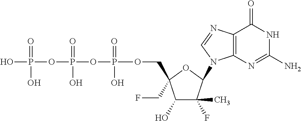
C1(O)C(F)(C)C(N2C3=C(N=C2)C(=O)NC(N)=N3)OC1(COP(OP(OP(O)(=O)O)(=O)O)(=O)O)CF
